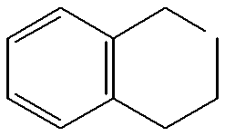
C1=CC(CCC)=C(CC)C=C1
